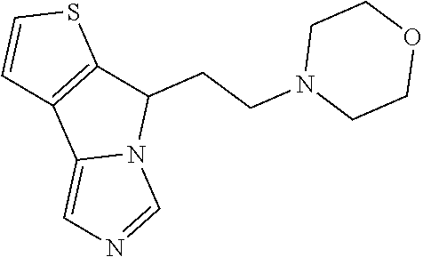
S1C=CC2=C1C(CCN1CCOCC1)N1C2=CN=C1
